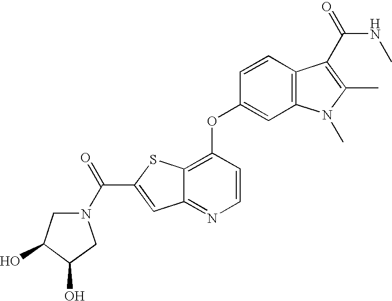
C1(OC2=C3C(=NC=C2)C=C(C(=O)N2CC(O)C(O)C2)S3)=CC2=C(C=C1)C(C(NC)=O)=C(C)N2C
